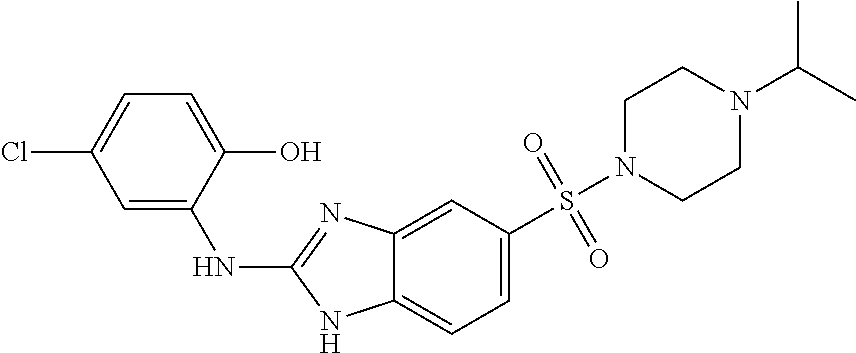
C1N(S(C2=CC=C3C(=C2)N=C(NC2=CC(Cl)=CC=C2O)N3)(=O)=O)CCN(C(C)C)C1
